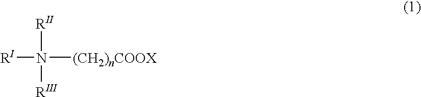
[RI]N([(CH2)nCOOX])([RII])[RIII]
